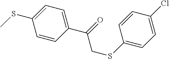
C1=CC(C(=O)CSC2=CC=C(Cl)C=C2)=CC=C1SC
